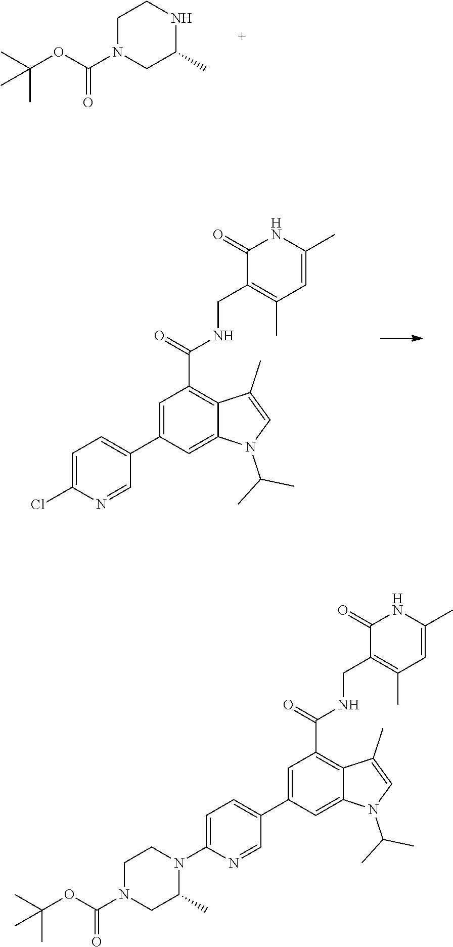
C1N(C(=O)OC(C)(C)C)CC(C)NC1.C12=CC(C3=CC=C(Cl)N=C3)=CC(C(=O)NCC3=C(C)C=C(C)NC3=O)=C1C(C)=CN2C(C)C.C12=CC(C3=CC=C(N4CCN(C(=O)OC(C)(C)C)CC4C)N=C3)=CC(C(=O)NCC3=C(C)C=C(C)NC3=O)=C1C(C)=CN2C(C)C
